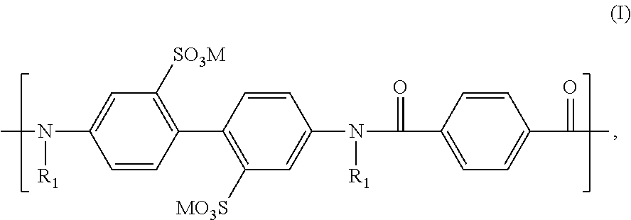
C1=C(N(C)[R1])C=CC(C2=C([MO3S])C=C(N([R1])C(=O)C3=CC=C(C(=O)C)C=C3)C=C2)=C1[SO3M]
